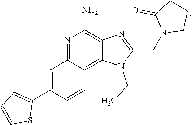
N1=C2C(=C3C(=C1N)N=C(CN1CCCC1=O)N3CC)C=CC(C1=CC=CS1)=C2
